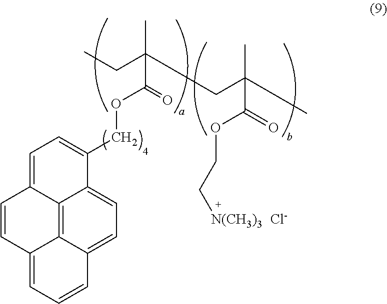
[N(CH3)3]CCOC(=O)C(C)(C)CC(C)(C(OCC1=CC=C2C3=C4C(=CC=CC4=CC=C13)C=C2)=O)CC.[Cl-]
